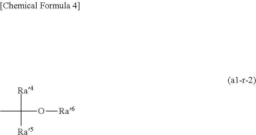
CC([Ra4])([Ra5])O[Ra6]
